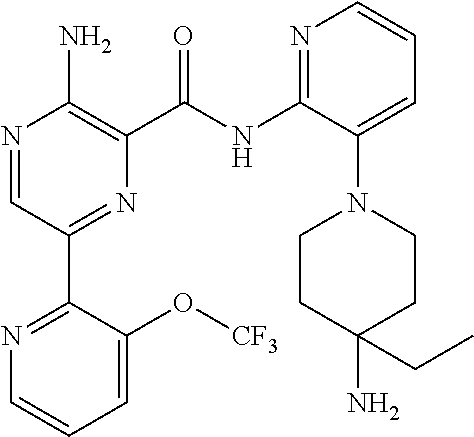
N1=CC(C2=NC=CC=C2O[CF3])=NC(C(NC2=NC=CC=C2N2CCC(N)(CC)CC2)=O)=C1N
